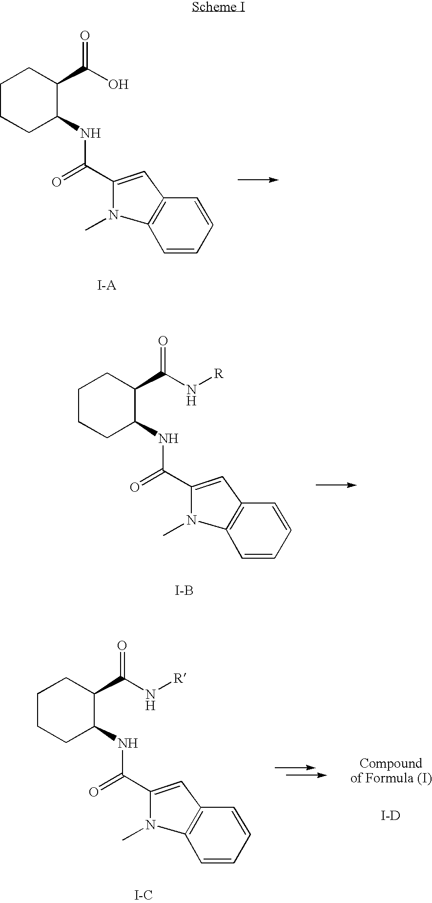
C1CCC(NC(C2=CC3=C(N2C)C=CC=C3)=O)C(C(O)=O)C1.C1CCC(NC(C2=CC3=C(N2C)C=CC=C3)=O)C(C(N[R])=O)C1.[I-B].C1CCC(NC(C2=CC3=C(N2C)C=CC=C3)=O)C(C(N[R])=O)C1.[I-C].[I-D]
